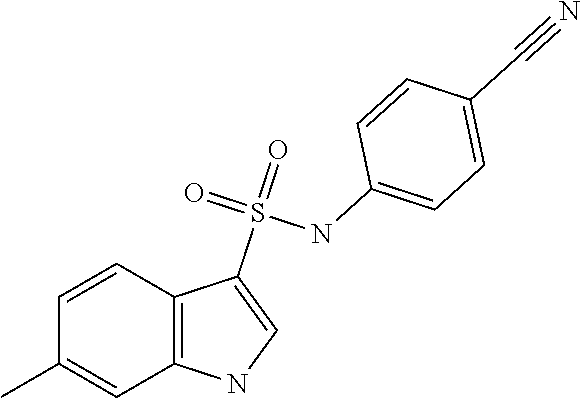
C1=CC2=C(C=C1C)NC=C2S(=O)(=O)NC1=CC=C(C#N)C=C1
